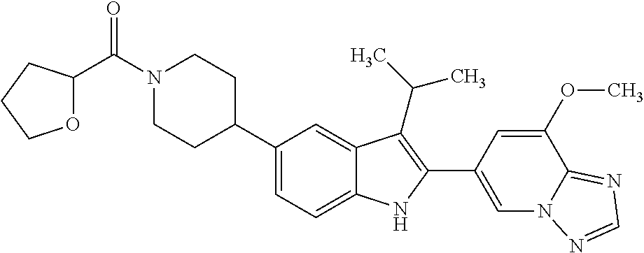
C(N1CCC(C2=CC=C3C(=C2)C(C(C)C)=C(C2=CN4C(=NC=N4)C(OC)=C2)N3)CC1)(=O)C1OCCC1
